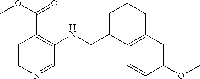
COC1=CC2=C(C=C1)C(CNC1=C(C(OC)=O)C=CN=C1)CCC2
